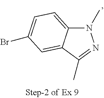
N1(C)C2=CC=C(Br)C=C2C(C)=N1
